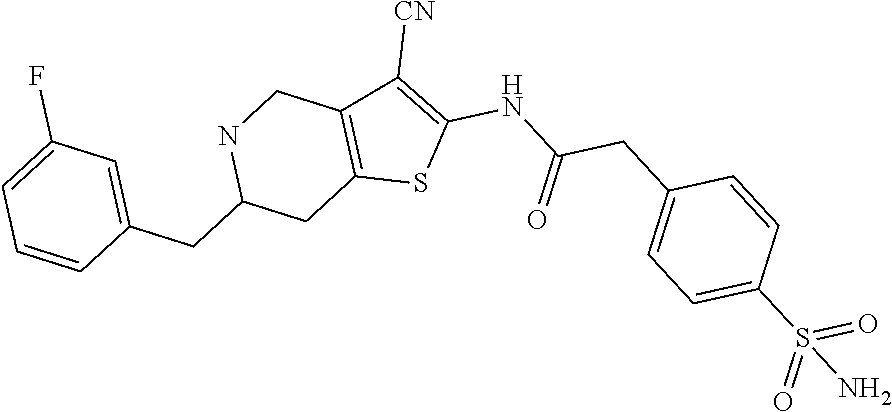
C(C1=CC=C(S(=O)(=O)N)C=C1)C(NC1=C([CN])C2=C(CC(CC3=CC(F)=CC=C3)NC2)S1)=O
